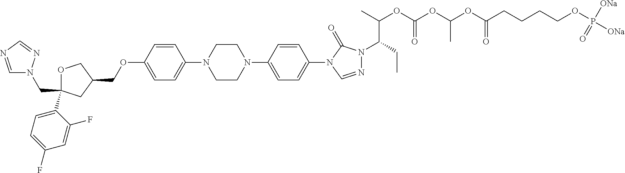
C(C1(C2=CC=C(F)C=C2F)OCC(COC2=CC=C(N3CCN(C4=CC=C(N5C=NN(C(CC)C(OC(OC(OC(CCCCOP([ONa])(=O)[ONa])=O)C)=O)C)C5=O)C=C4)CC3)C=C2)C1)N1C=NC=N1
